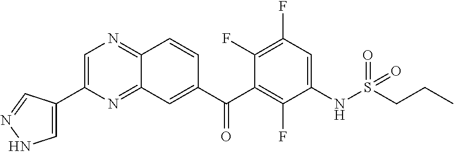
C1=C(C2=CNN=C2)N=C2C(=N1)C=CC(C(C1=C(F)C(NS(CCC)(=O)=O)=CC(F)=C1F)=O)=C2
